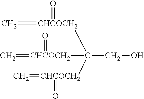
C=[CHCOCH2](C([CHCOCH2](=C)=O)(CO)[CHCOCH2](=O)=C)=O
